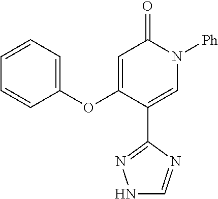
C1=CC=C(OC2=CC(=O)N([Ph])C=C2C2=NNC=N2)C=C1
